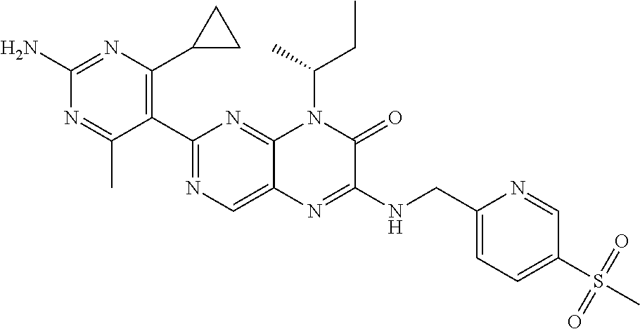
C1(N)=NC(C2CC2)=C(C2=NC=C3C(=N2)N(C(CC)C)C(=O)C(NCC2=CC=C(S(=O)(=O)C)C=N2)=N3)C(C)=N1
